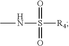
CNS(=O)(=O)[R4]
